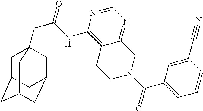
C1C2CC3CC(CC1(CC(=O)NC1=C4C(=NC=N1)CN(C(C1=CC=CC(C#N)=C1)=O)CC4)C3)C2
